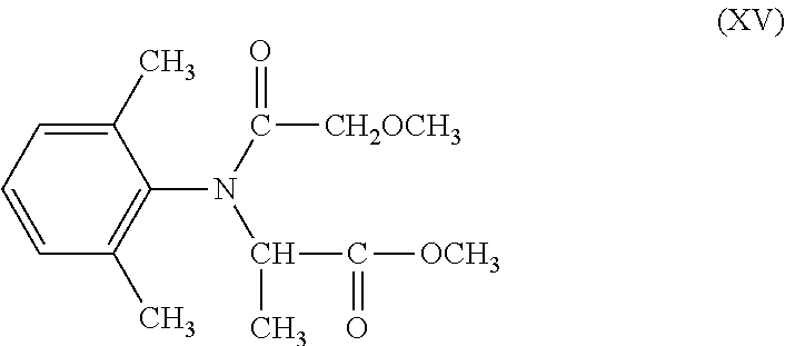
C1(C)=CC=CC(C)=C1N(C([CH2OCH3])=O)C(C)C(=O)[OCH3]
